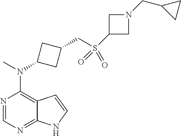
N1=CN=C2C(=C1N(C)C1CC(CS(C3CN(CC4CC4)C3)(=O)=O)C1)C=CN2
